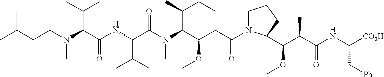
N(C(C(=O)NC(C(C)C)C(=O)N(C)C(C(CC)C)C(CC(=O)N1CCCC1C(OC)C(C)C(=O)NC([CO2H])C[Ph])OC)C(C)C)(CCC(C)C)C
